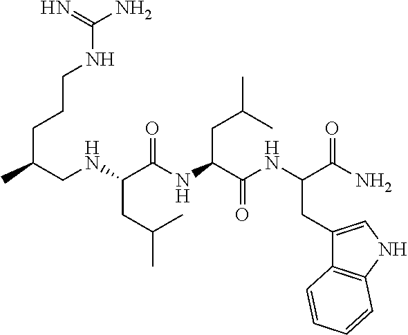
C(NC(C(=O)NC(CC(C)C)C(=O)NC(C(N)=O)CC1=CNC2=C1C=CC=C2)CC(C)C)C(CCCNC(=N)N)C
